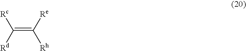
C(=C([Re])[Rh])([Rd])[Rc]
